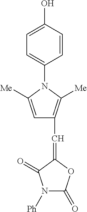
C1=C(O)C=CC(N2C([Me])=CC(C=C3OC(=O)N([Ph])C3=O)=C2[Me])=C1
